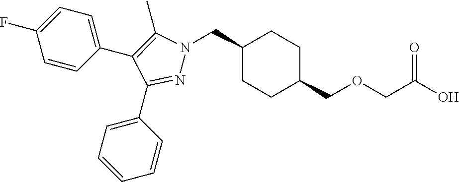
C1(CN2N=C(C3=CC=CC=C3)C(C3=CC=C(F)C=C3)=C2C)CCC(COCC(O)=O)CC1
